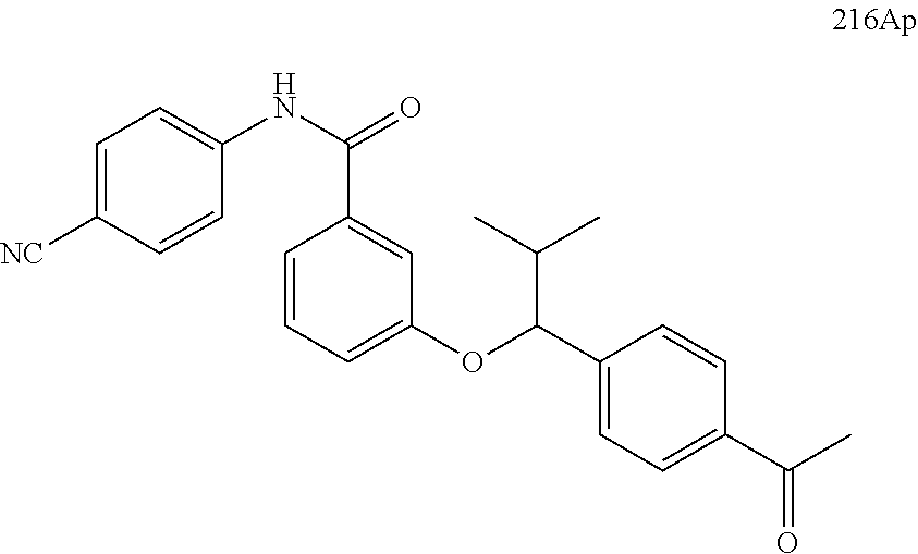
C1=C([NC])C=CC(NC(=O)C2=CC(OC(C(C)C)C3=CC=C(C(C)=O)C=C3)=CC=C2)=C1
